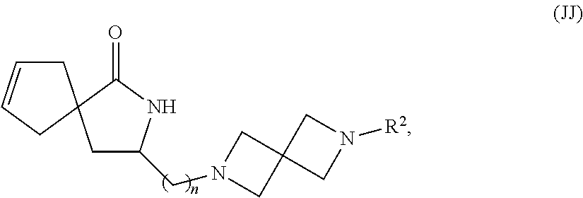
C1C(CN2CC3(C2)CN([R2])C3)NC(=O)C12CC=CC2
